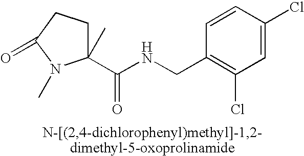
C1=C(Cl)C=CC(CNC(=O)C2(C)CCC(=O)N2C)=C1Cl
